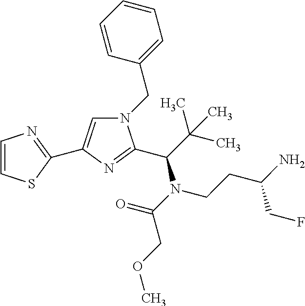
N1(CC2=CC=CC=C2)C=C(C2=NC=CS2)N=C1C(N(C(COC)=O)CCC(N)CF)C(C)(C)C
